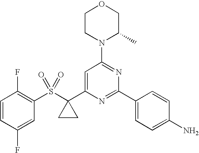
S(C1(C2=CC(N3C(C)COCC3)=NC(C3=CC=C(N)C=C3)=N2)CC1)(C1=C(F)C=CC(F)=C1)(=O)=O
